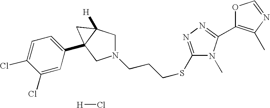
C1(C2=NN=C(SCCCN3CC4([H])C(C5=CC=C(Cl)C(Cl)=C5)(C3)C4)N2C)=C(C)N=CO1.[H]Cl
